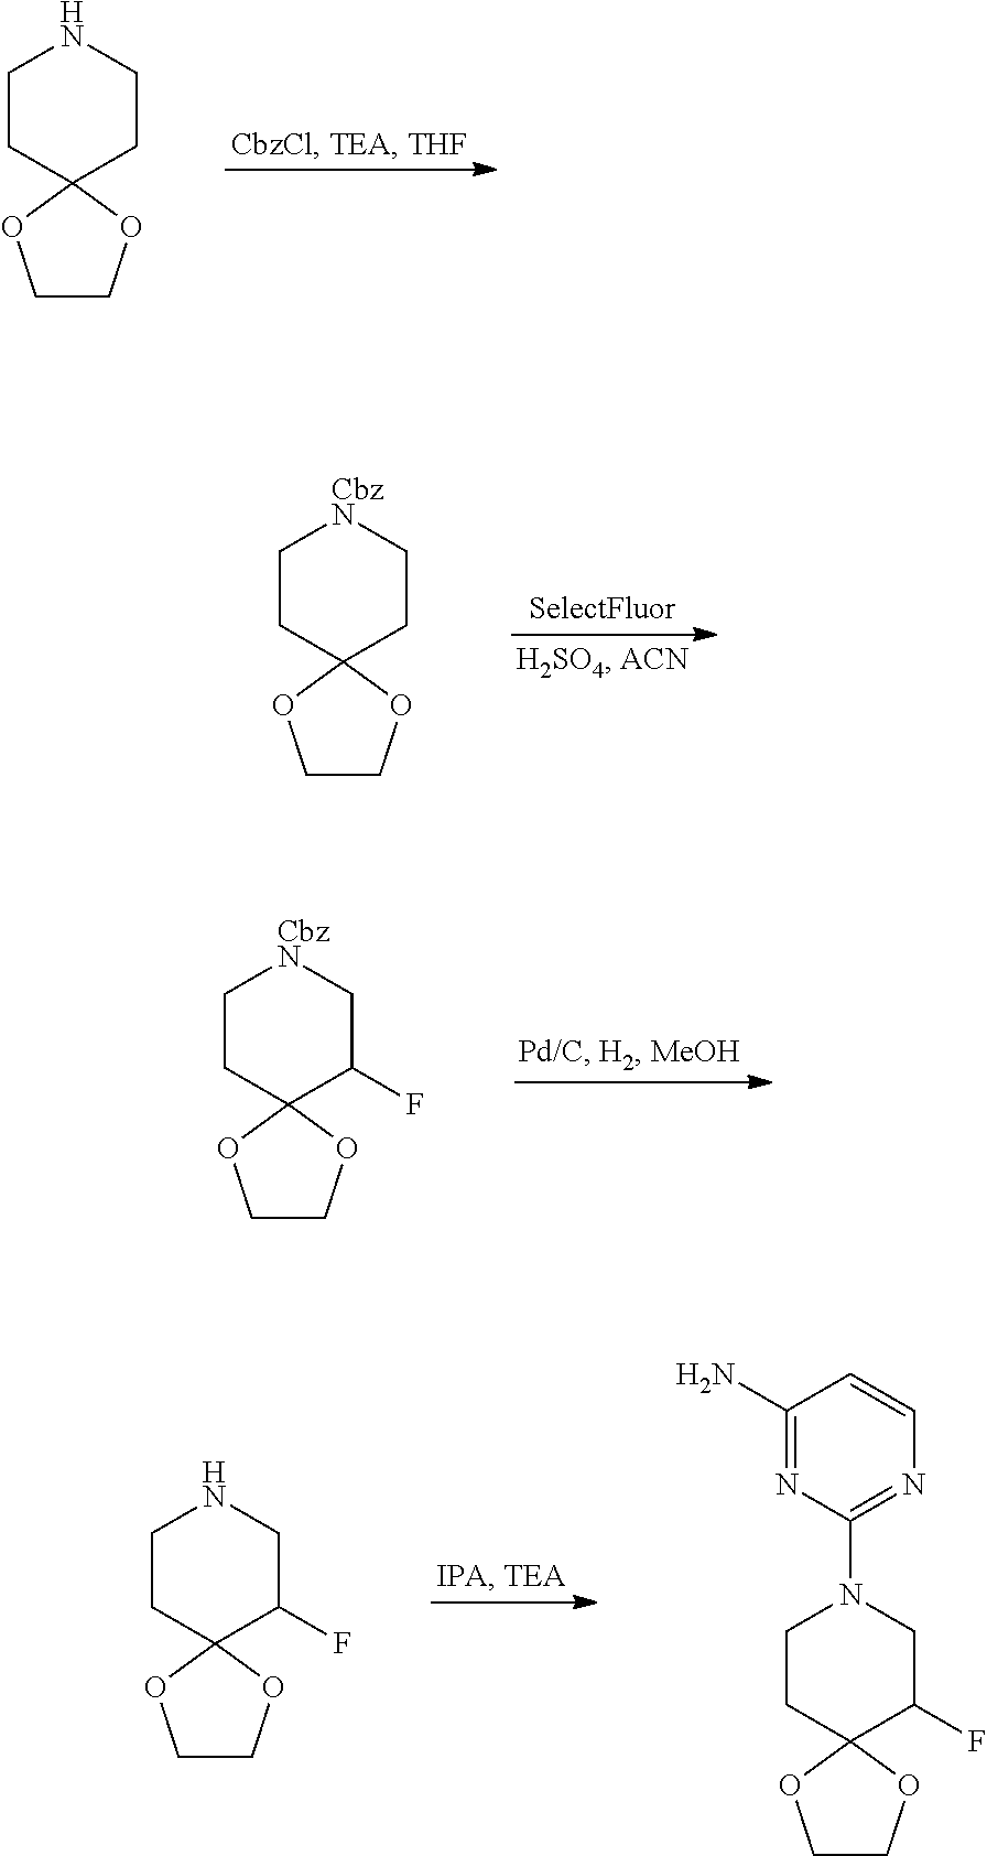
C1CC2(CCN1)OCCO2.C1CC2(CC[CbzN]1)OCCO2.C1CC2(C(F)C[CbzN]1)OCCO2.C1CC2(C(F)CN1)OCCO2.C1CC2(C(F)CN1C1=NC=CC(N)=N1)OCCO2
